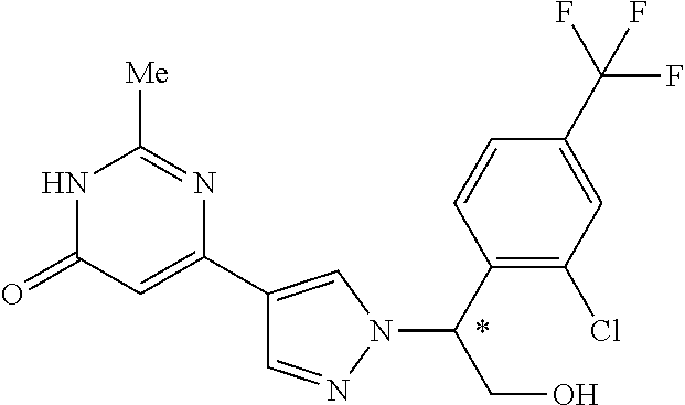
C1=NN(C(C2=C(Cl)C=C(C(F)(F)F)C=C2)CO)C=C1C1=CC(=O)NC([Me])=N1
